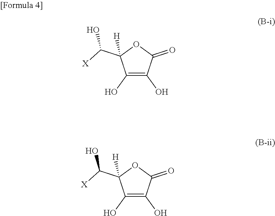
C1(O)=C(O)C(=O)OC1(C([X])O)[H].C1(O)=C(O)C(=O)OC1(C([X])O)[H]
